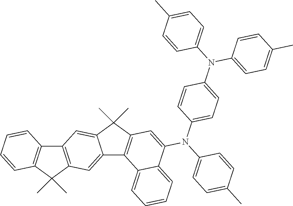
C12=C(C(C)(C)C3=C1C=CC=C3)C=C1C(=C2)C(C)(C)C2=C1C1=CC=CC=C1C(N(C1=CC=C(N(C3=CC=C(C)C=C3)C3=CC=C(C)C=C3)C=C1)C1=CC=C(C)C=C1)=C2
